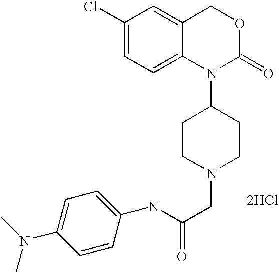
N(C(CN1CCC(N2C(=O)OCC3=CC(Cl)=CC=C23)CC1)=O)C1=CC=C(N(C)C)C=C1.[2HCl]
